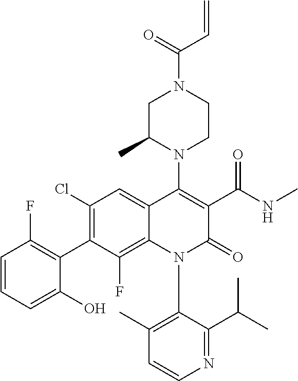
C1=CC=C(O)C(C2=C(Cl)C=C3C(=C2F)N(C2=C(C)C=CN=C2C(C)C)C(=O)C(C(NC)=O)=C3N2CCN(C(=O)C=C)CC2C)=C1F
